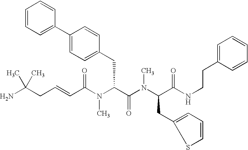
NC(CC=CC(N(C(C(N(C(C(NCCC1=CC=CC=C1)=O)CC1=CC=CS1)C)=O)CC1=CC=C(C2=CC=CC=C2)C=C1)C)=O)(C)C
